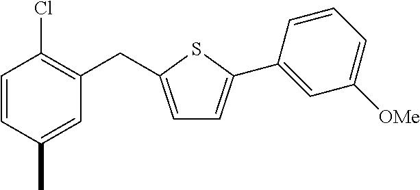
C1=CC(C)=CC(CC2=CC=C(C3=CC([OMe])=CC=C3)S2)=C1Cl
